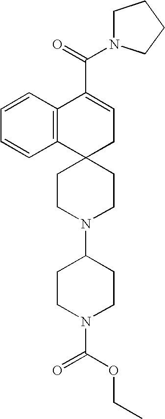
C12=C(C=CC=C1)C(C(=O)N1CCCC1)=CCC21CCN(C2CCN(C(=O)OCC)CC2)CC1
